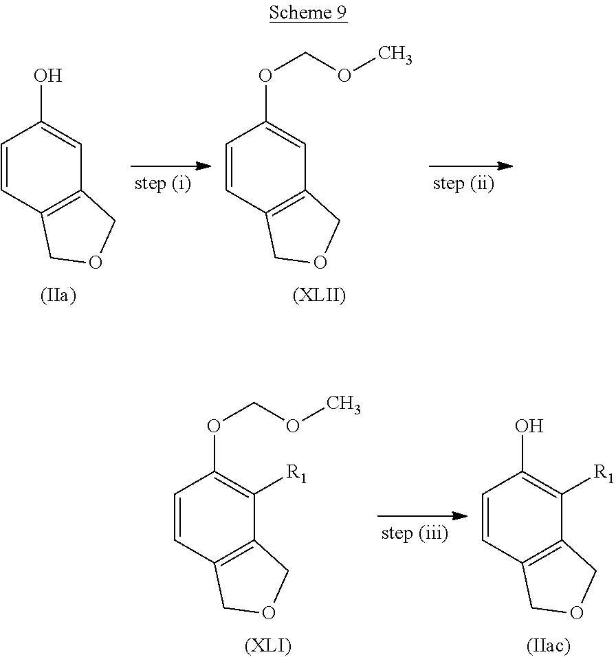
C1=CC2=C(C=C1O)COC2.C1=CC2=C(C=C1OCOC)COC2.C1=CC2=C(C([R1])=C1OCOC)COC2.C1=CC2=C(C([R1])=C1O)COC2
